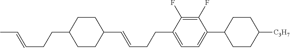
C1CC(CCC=CC)CCC1C=CCCC1=CC=C(C2CCC([C3H7])CC2)C(F)=C1F
